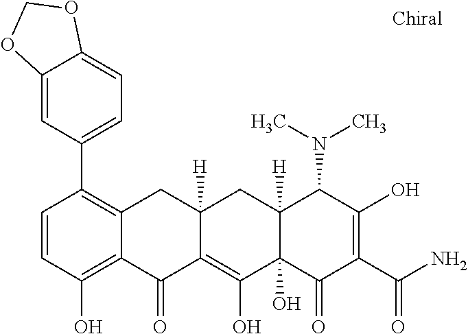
C12=CC(C3=C4C(=C(O)C=C3)C(=O)C3=C(O)C5(O)C([H])(CC3([H])C4)C(N(C)C)C(O)=C(C(N)=O)C5=O)=CC=C1OCO2
